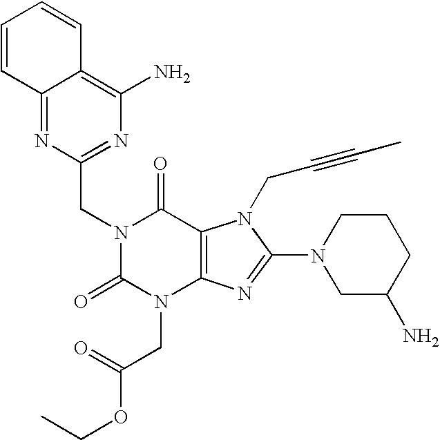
C12=NC(CN3C(=O)N(CC(OCC)=O)C4=C(C3=O)N(CC#CC)C(N3CC(N)CCC3)=N4)=NC(N)=C1C=CC=C2
